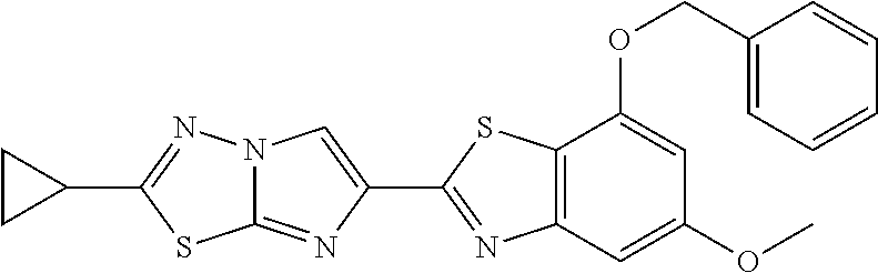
C12=NC(C3=NC4=C(S3)C(OCC3=CC=CC=C3)=CC(OC)=C4)=CN1N=C(C1CC1)S2
